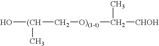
O[(CH](C[O)(1-t)]C(C)[CHOH])C
